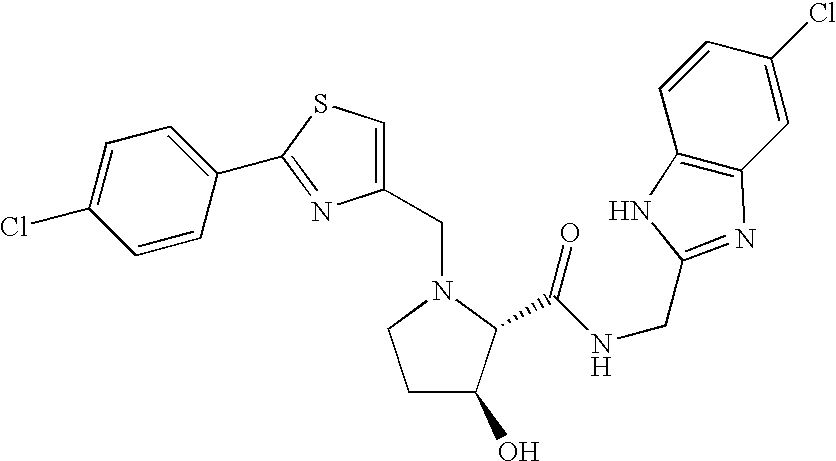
C(N1CCC(O)C1C(NCC1=NC2=C(C=CC(Cl)=C2)N1)=O)C1=CSC(C2=CC=C(Cl)C=C2)=N1
